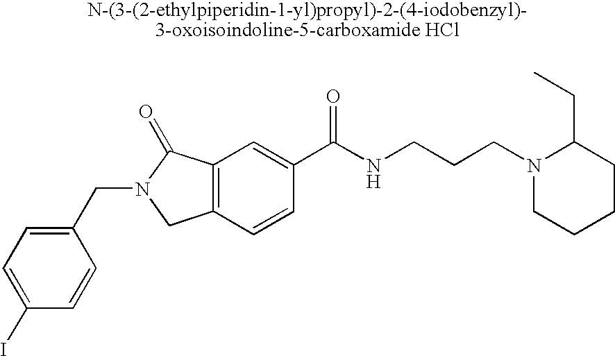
C1(I)=CC=C(CN2CC3=C(C2=O)C=C(C(NCCCN2CCCCC2CC)=O)C=C3)C=C1
